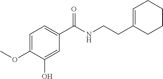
C1=C(OC)C(O)=CC(C(NCCC2=CCCCC2)=O)=C1
